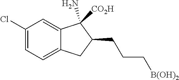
C1(Cl)=CC=C2C(=C1)C(N)([CO2H])C(CCC[B(OH)2])C2
